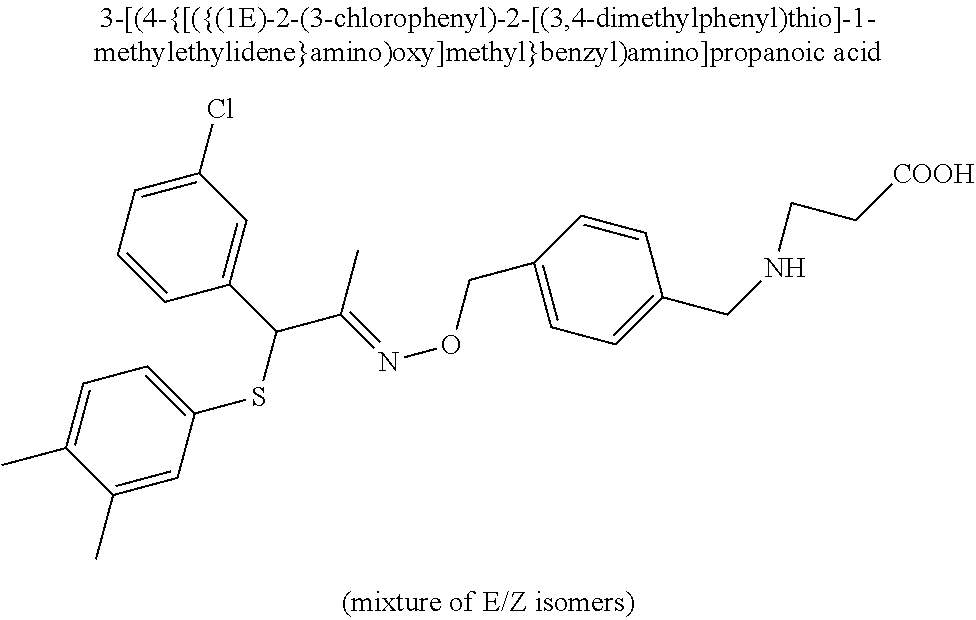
C1(SC(C(=NOCC2=CC=C(CNCC[COOH])C=C2)C)C2=CC(Cl)=CC=C2)=CC=C(C)C(C)=C1
